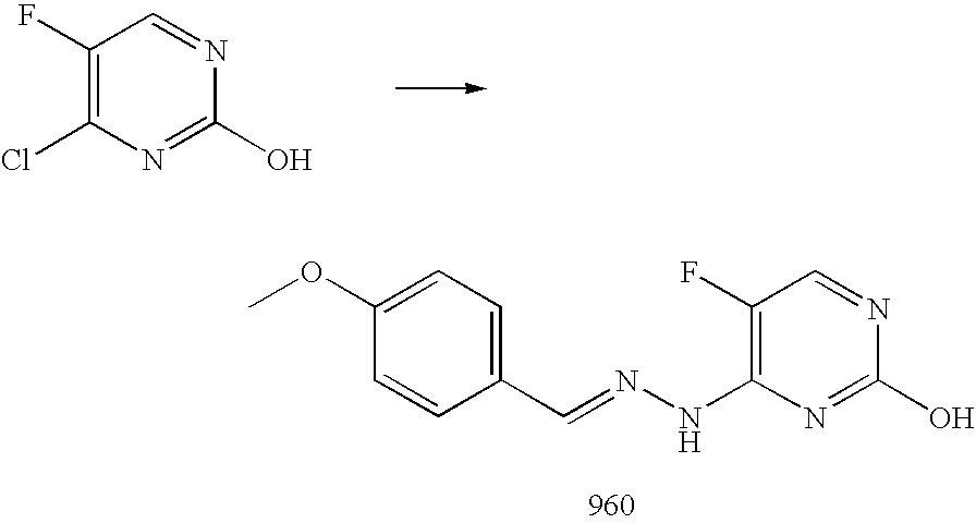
C1(F)=C(Cl)N=C(O)N=C1.C1(OC)=CC=C(C=NNC2=C(F)C=NC(O)=N2)C=C1
